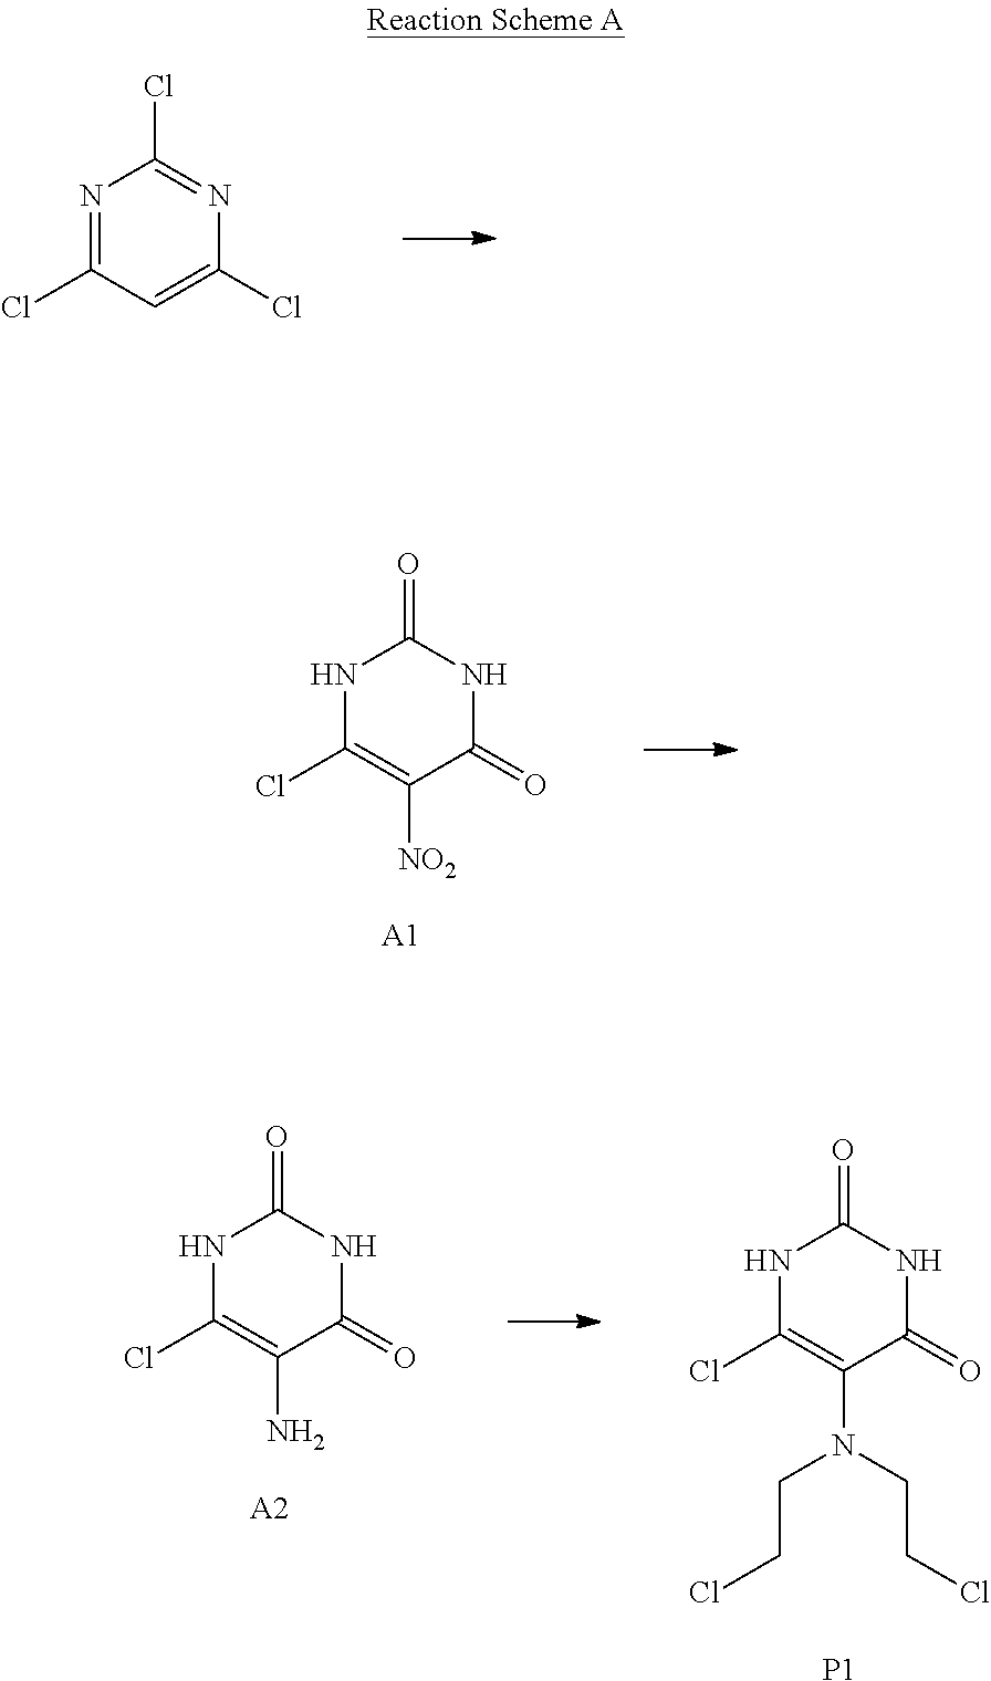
N1=C(Cl)C=C(Cl)N=C1Cl.N1C(Cl)=C([NO2])C(=O)NC1=O.[A1].N1C(Cl)=C(N)C(=O)NC1=O.[A2].N1C(Cl)=C(N(CCCl)CCCl)C(=O)NC1=O.[P1]
